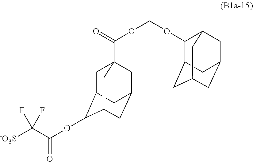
O(C(C([-O3S])(F)F)=O)C1C2CC3(C(=O)OCOC4C5CC6CC4CC(C6)C5)CC(CC1C3)C2
